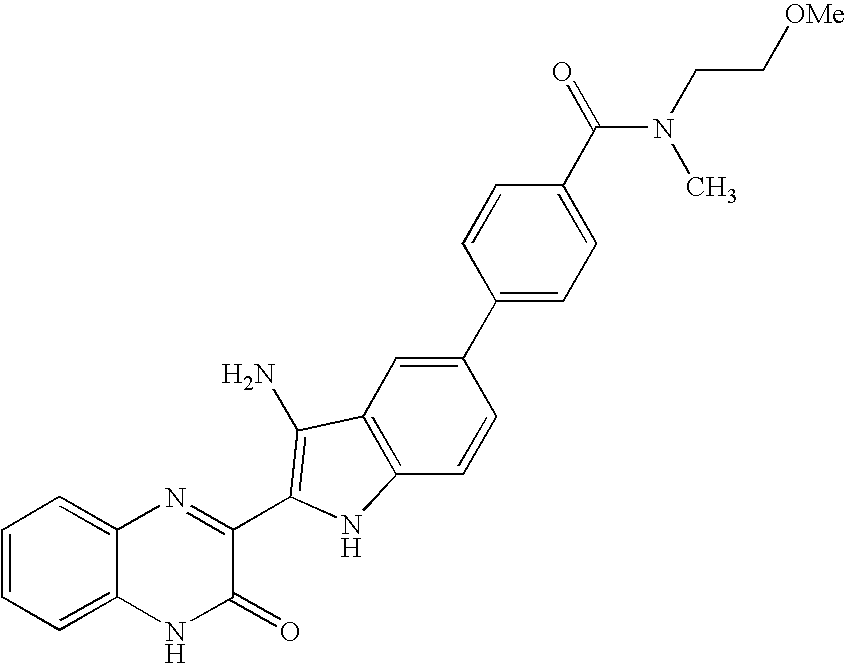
C1=C2C(=CC=C1)N=C(C1=C(N)C3=C(C=CC(C4=CC=C(C(=O)N(CC[OMe])C)C=C4)=C3)N1)C(=O)N2
